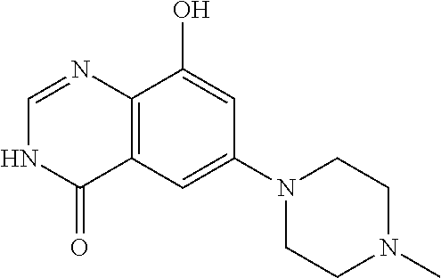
C1=NC2=C(C(=O)N1)C=C(N1CCN(C)CC1)C=C2O
